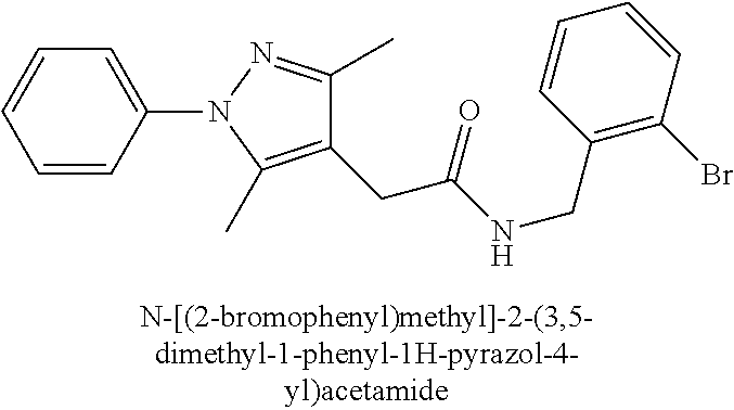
C1=CC(N2C(C)=C(CC(NCC3=C(Br)C=CC=C3)=O)C(C)=N2)=CC=C1
